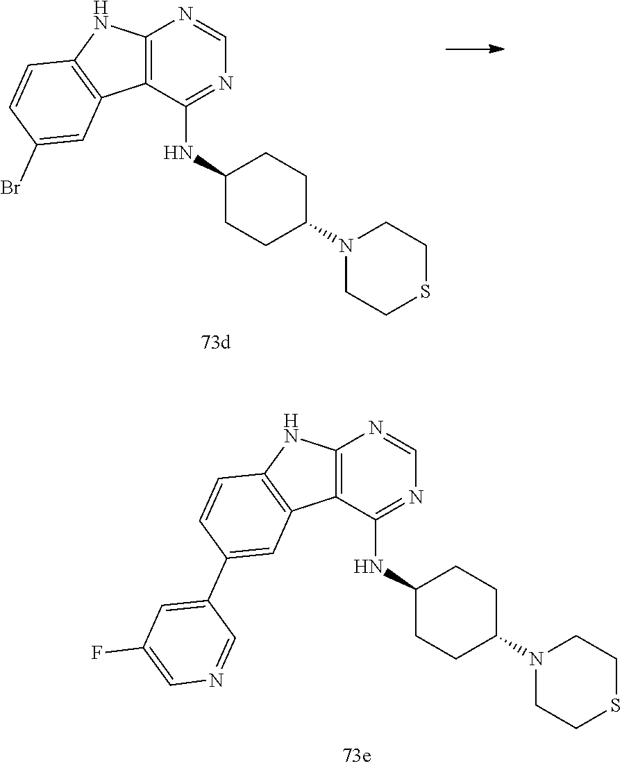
C12=C(C(NC3CCC(N4CCSCC4)CC3)=NC=N1)C1=C(N2)C=CC(C2=CC(F)=CN=C2)=C1.C12=C(C(NC3CCC(N4CCSCC4)CC3)=NC=N1)C1=C(N2)C=CC(Br)=C1
